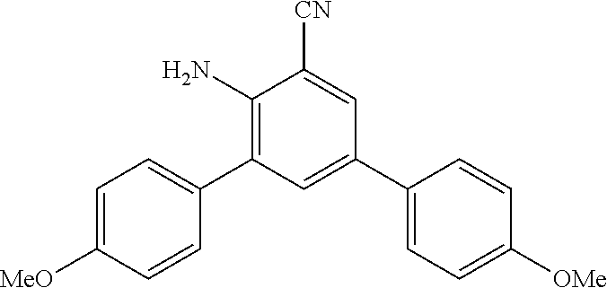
C1=C([MeO])C=CC(C2=C(N)C([CN])=CC(C3=CC=C([OMe])C=C3)=C2)=C1
